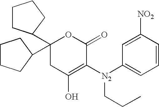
C1(C2CCCC2)(C2CCCC2)CC(O)=C([N2](C2=CC=CC([NO2])=C2)CCC)C(=O)O1
